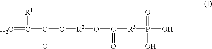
C=C([R1])C(=O)O[R2]OC(=O)[R3]P(=O)(O)O
